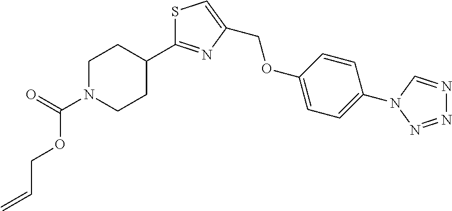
S1C(C2CCN(C(OCC=C)=O)CC2)=NC(COC2=CC=C(N3C=NN=N3)C=C2)=C1
